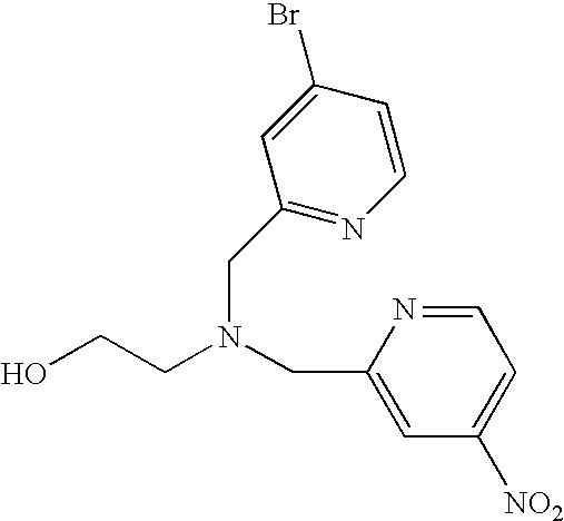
C1=C(CN(CCO)CC2=NC=CC(Br)=C2)N=CC=C1[NO2]
